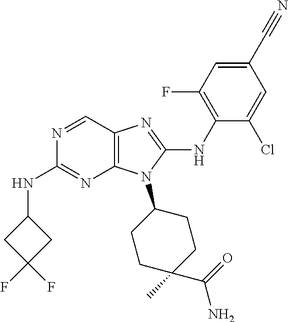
N1=CC2=C(N=C1NC1CC(F)(F)C1)N(C1CCC(C)(C(=O)N)CC1)C(NC1=C(F)C=C(C#N)C=C1Cl)=N2
